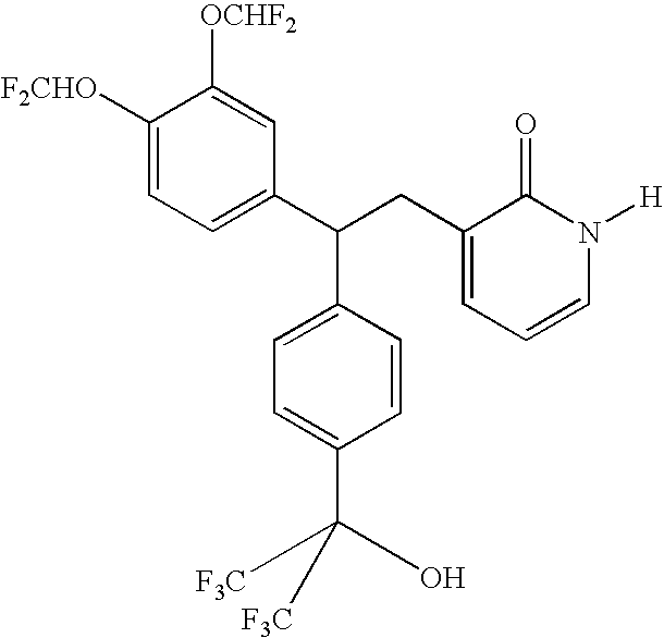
C1([F2CHO])=CC=C(C(C2=CC=C(C([F3C])(O)[F3C])C=C2)CC2=CC=CN([H])C2=O)C=C1[OCHF2]
